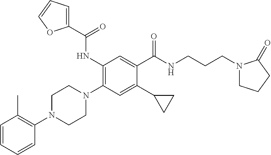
C1=CC=CC(N2CCN(C3=C(NC(C4=CC=CO4)=O)C=C(C(NCCCN4CCCC4=O)=O)C(C4CC4)=C3)CC2)=C1C
